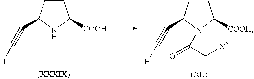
C1CC(C#C[H])NC1[COOH].C1CC(C#C[H])N(C(=O)C[X2])C1[COOH]
